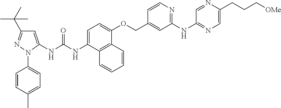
C1=C(NC(NC2=CC=C(OCC3=CC(NC4=NC=C(CCC[OMe])N=C4)=NC=C3)C3=C2C=CC=C3)=O)N(C2=CC=C(C)C=C2)N=C1C(C)(C)C
